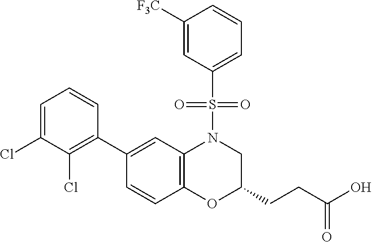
C1(C2=C(Cl)C(Cl)=CC=C2)=CC2=C(C=C1)OC(CCC(O)=O)CN2S(=O)(=O)C1=CC=CC([F3C])=C1
